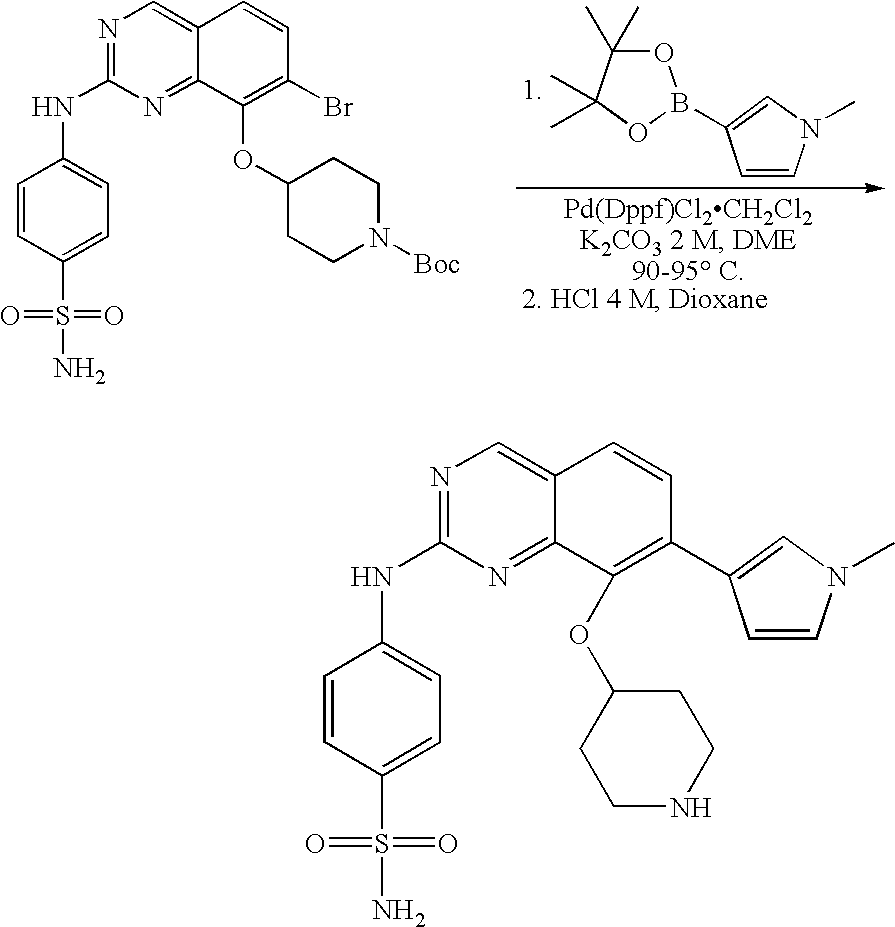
O1C(C)(C)C(C)(C)OB1C1=CN(C)C=C1.N1=C(NC2=CC=C(S(=O)(=O)N)C=C2)N=C2C(=C1)C=CC(Br)=C2OC1CCN([Boc])CC1.N1=C(NC2=CC=C(S(=O)(=O)N)C=C2)N=C2C(=C1)C=CC(C1=CN(C)C=C1)=C2OC1CCNCC1
